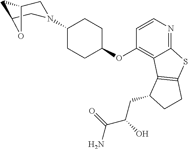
C12=NC=CC(OC3CCC(N4CC5CC(C4)O5)CC3)=C1C1=C(S2)CCC1CC(O)C(=O)N
